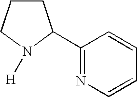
C1(C2CCCN2[H])=NC=CC=C1
